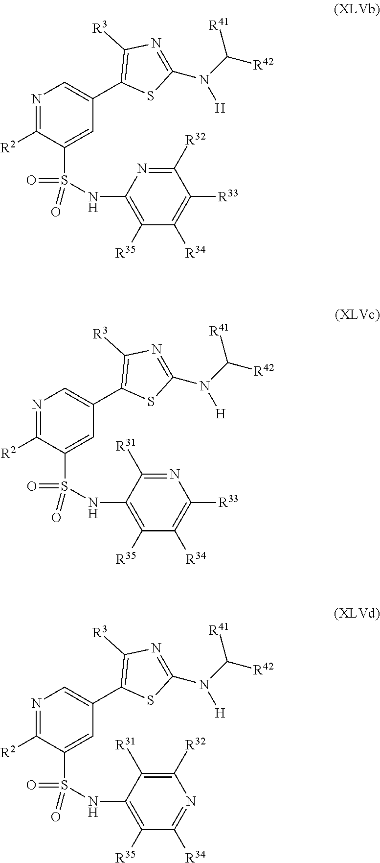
N1=C([R2])C(S(=O)(=O)NC2=C([R35])C([R34])=C([R33])C([R32])=N2)=CC(C2=C([R3])N=C(N(C([R42])[R41])[H])S2)=C1.N1=C([R2])C(S(=O)(=O)NC2=C([R35])C([R34])=C([R33])N=C2[R31])=CC(C2=C([R3])N=C(N(C([R42])[R41])[H])S2)=C1.N1=C([R2])C(S(=O)(=O)NC2=C([R35])C([R34])=NC([R32])=C2[R31])=CC(C2=C([R3])N=C(N(C([R42])[R41])[H])S2)=C1
